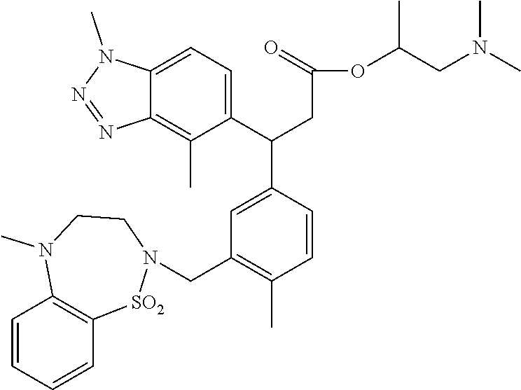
C1=CC=CC2=C1N(C)CCN(CC1=C(C)C=CC(C(C3=CC=C4C(=C3C)N=NN4C)CC(OC(CN(C)C)C)=O)=C1)[SO2]2
